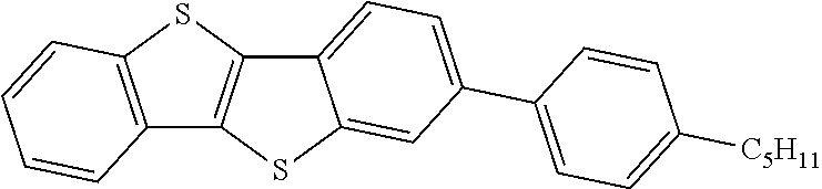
C12=C(SC3=C1SC1=CC(C4=CC=C([C5H11])C=C4)=CC=C31)C=CC=C2
